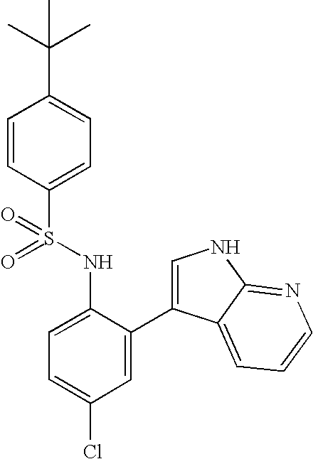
C1=CC(S(=O)(NC2=CC=C(Cl)C=C2C2=CNC3=NC=CC=C23)=O)=CC=C1C(C)(C)C
